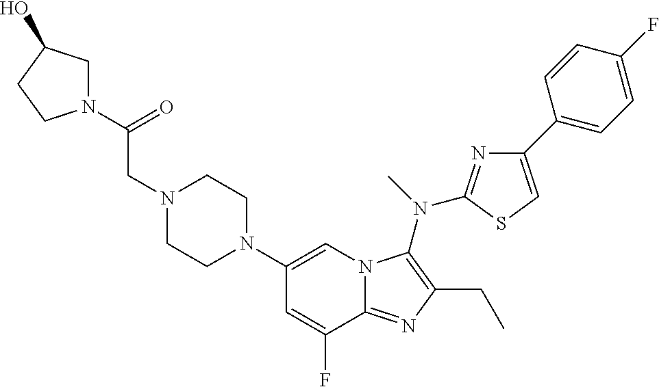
C1(N2CCN(CC(N3CC(O)CC3)=O)CC2)=CN2C(=NC(CC)=C2N(C)C2=NC(C3=CC=C(F)C=C3)=CS2)C(F)=C1
